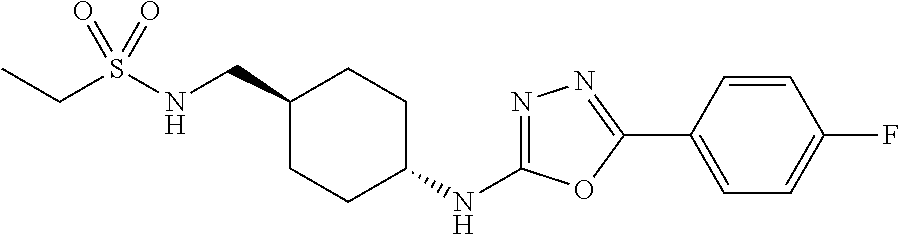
C1(CNS(CC)(=O)=O)CCC(NC2=NN=C(C3=CC=C(F)C=C3)O2)CC1
